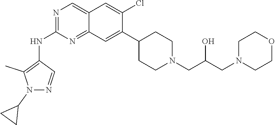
C12=CN=C(NC3=C(C)N(C4CC4)N=C3)N=C1C=C(C1CCN(CC(O)CN3CCOCC3)CC1)C(Cl)=C2
